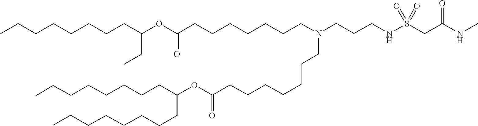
C(C(CC)OC(=O)CCCCCCCN(CCCCCCCC(OC(CCCCCCCC)CCCCCCCC)=O)CCCNS(CC(NC)=O)(=O)=O)CCCCCCC
